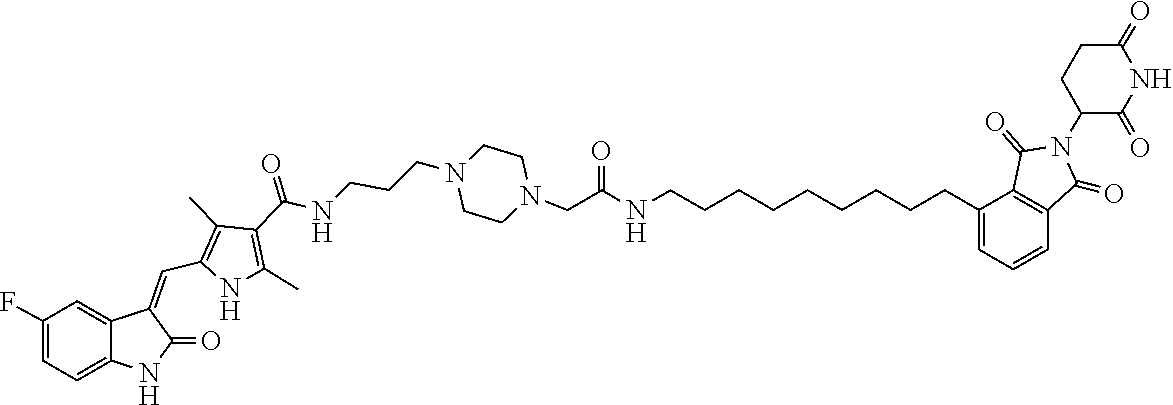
C1CN(CCCNC(C2=C(C)NC(C=C3C4=CC(F)=CC=C4NC3=O)=C2C)=O)CCN1CC(=O)NCCCCCCCCCC1=CC=CC2=C1C(=O)N(C1CCC(=O)NC1=O)C2=O
